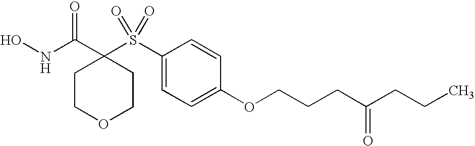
N(C(C1(S(C2=CC=C(OCCCC(CCC)=O)C=C2)(=O)=O)CCOCC1)=O)O
